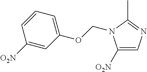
C1([O2N])=CN=C(C)N1COC1=CC=CC([O2N])=C1
